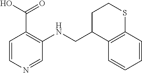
C1=CN=CC(NCC2C3=C(SCC2)C=CC=C3)=C1C(O)=O
